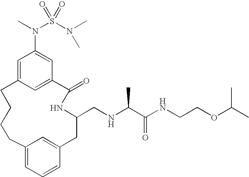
C1=C2C=C(C=C1N(C)S(N(C)C)(=O)=O)C(=O)NC(CNC(C(NCCOC(C)C)=O)C)CC1=CC(=CC=C1)CCCC2
